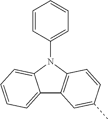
C1=CC(N2C3=CC=CC=C3C3=C2C=CC(C)=C3)=CC=C1
